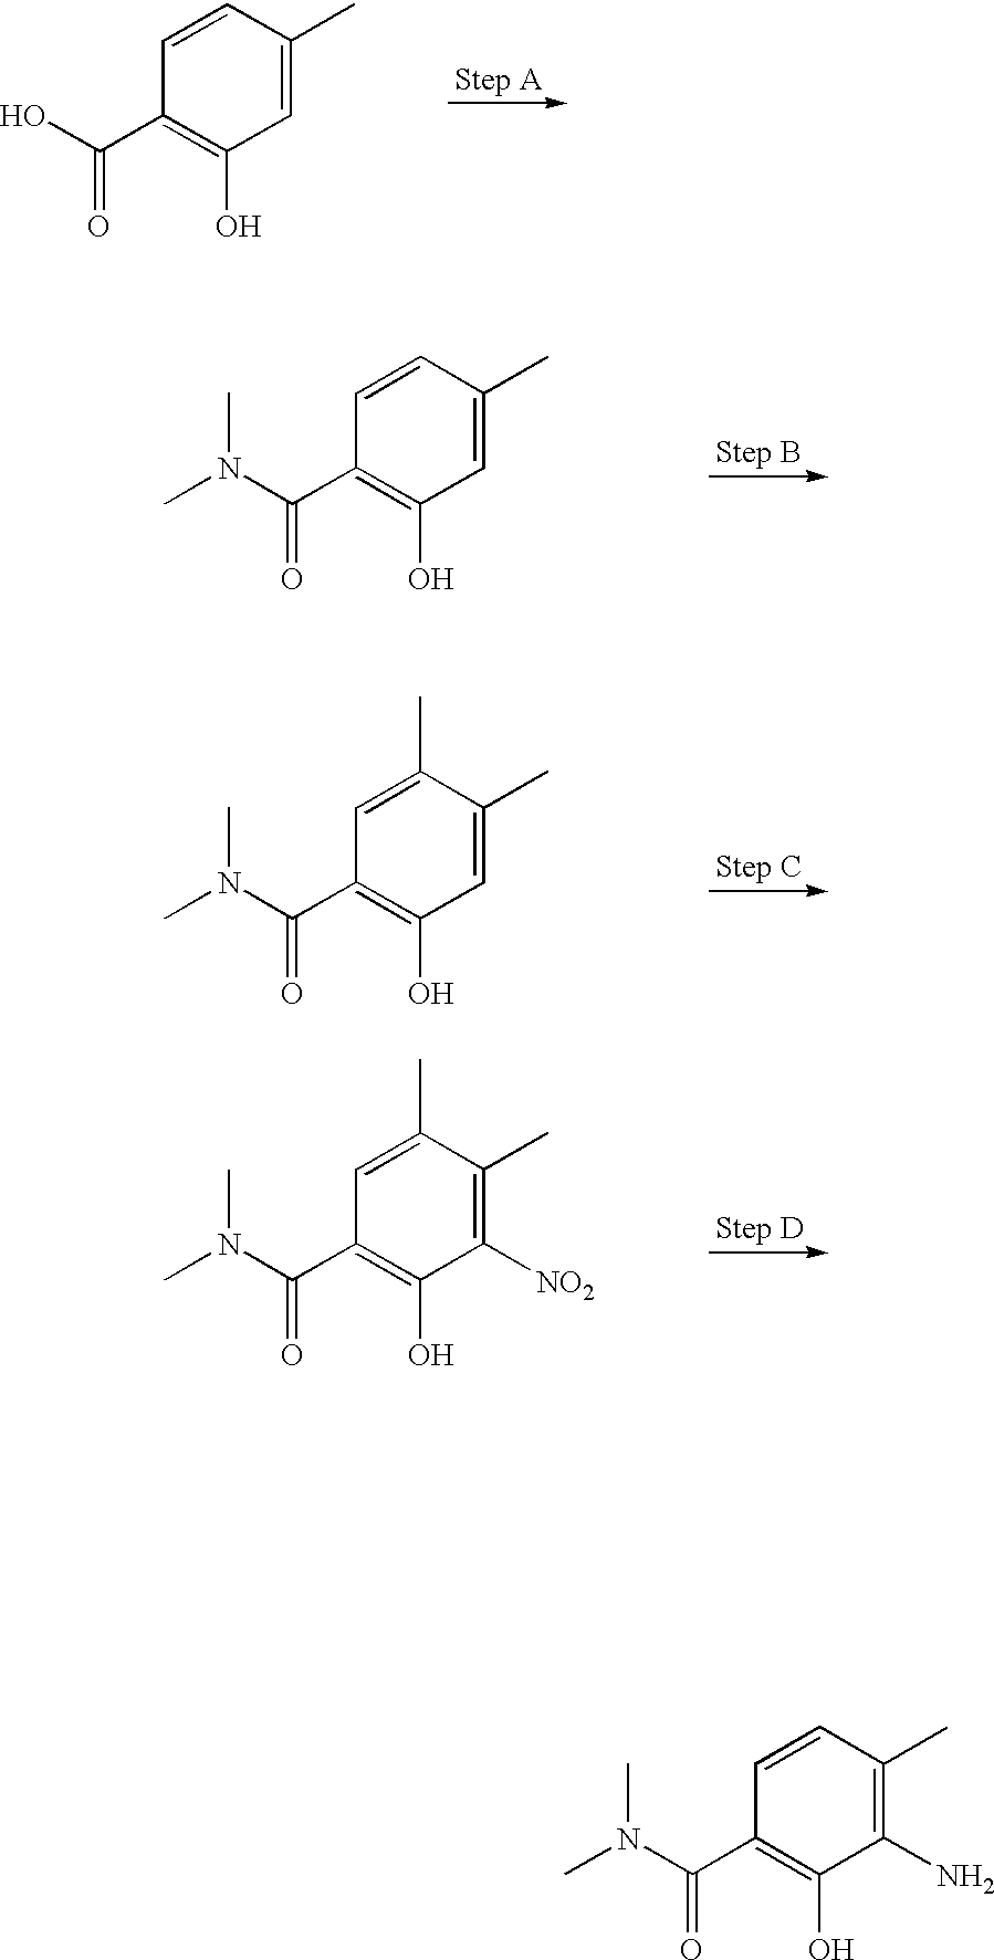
C1=C(C)C=CC(C(O)=O)=C1O.C1=C(C)C=CC(C(N(C)C)=O)=C1O.C1=C(C)C(C)=CC(C(N(C)C)=O)=C1O.C1([NO2])=C(C)C(C)=CC(C(N(C)C)=O)=C1O.C1(N)=C(C)C=CC(C(N(C)C)=O)=C1O
